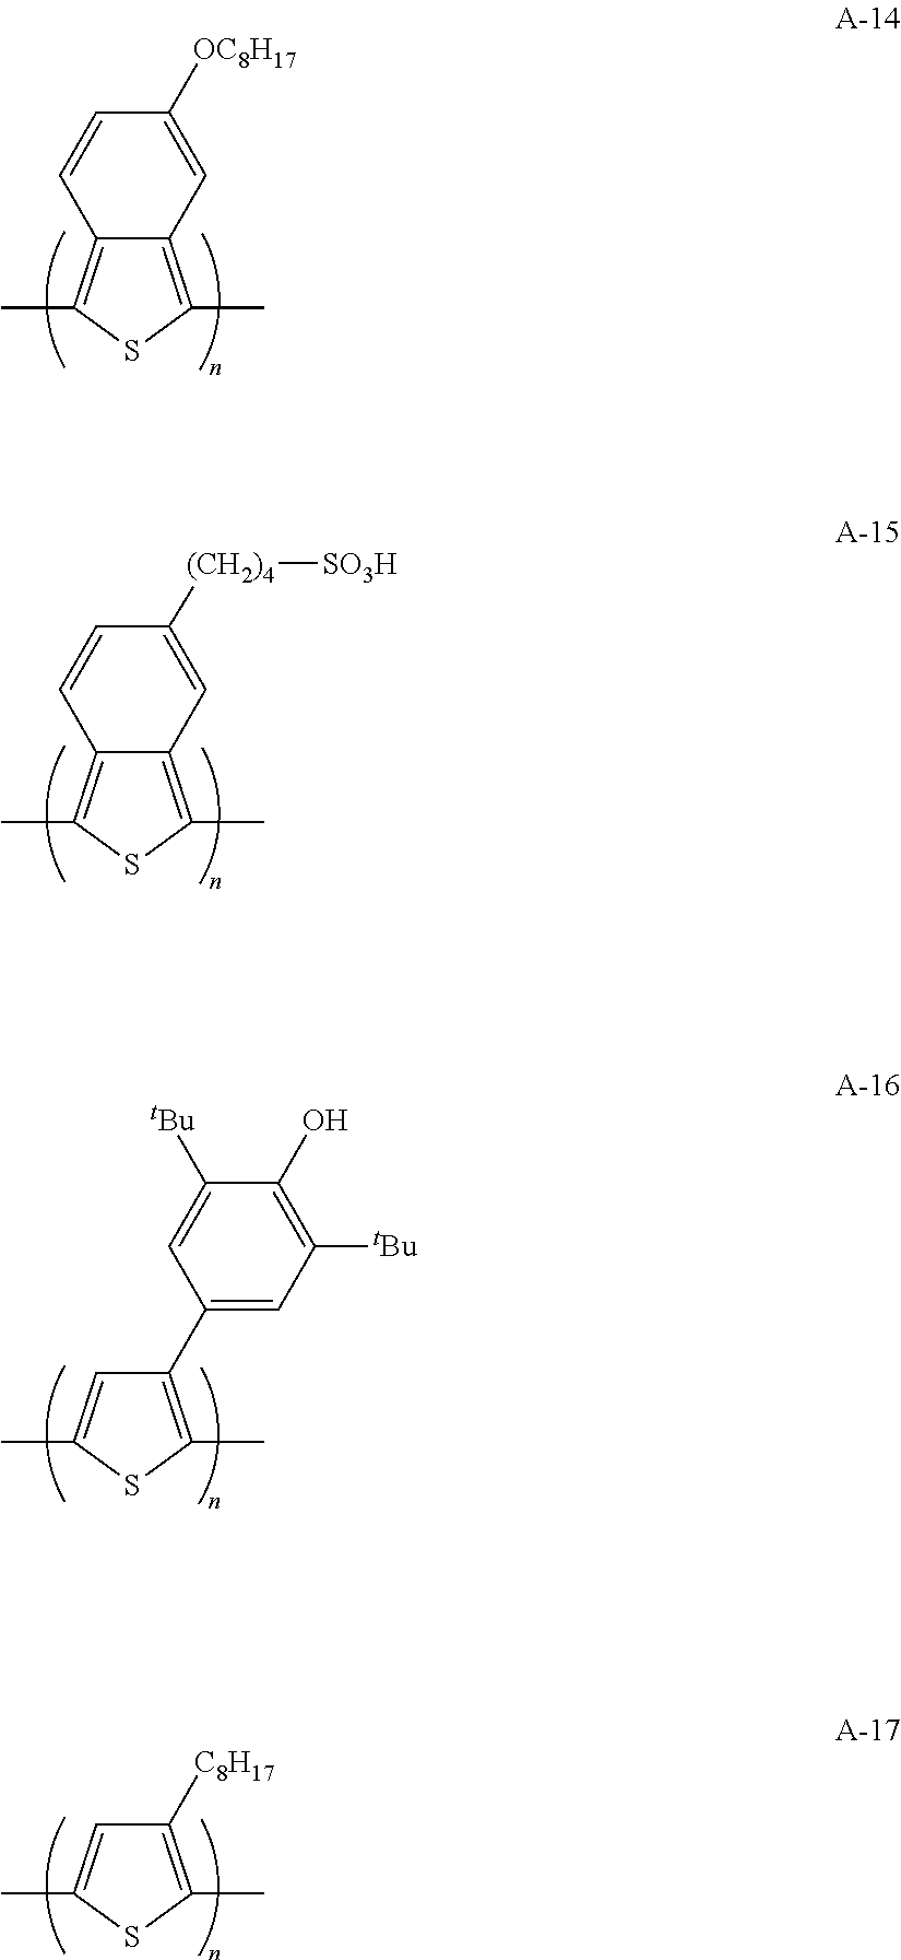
C12=C(C)SC(C)=C1C=C([OC8H17])C=C2.C12=C(C)SC(C)=C1C=C([(CH2)4][SO3H])C=C2.C1(C2=CC([tBu])=C(O)C([tBu])=C2)=C(C)SC(C)=C1.C1([C8H17])=C(C)SC(C)=C1
